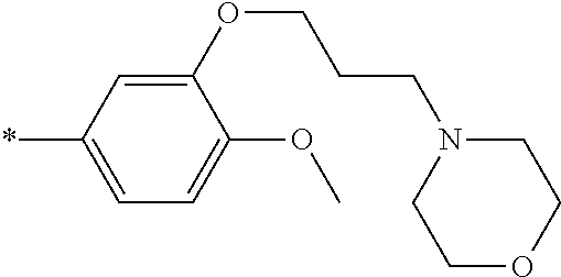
C1(OCCCN2CCOCC2)=CC(*)=CC=C1OC
